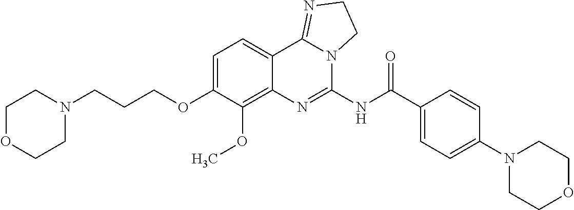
C1OCCN(CCCOC2=CC=C3C(=C2OC)N=C(NC(C2=CC=C(N4CCOCC4)C=C2)=O)N2C3=NCC2)C1
